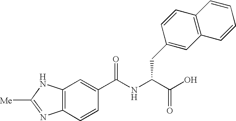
[Me]C1=NC2=C(N1)C=C(C(NC(C(O)=O)CC1=CC3=C(C=C1)C=CC=C3)=O)C=C2
